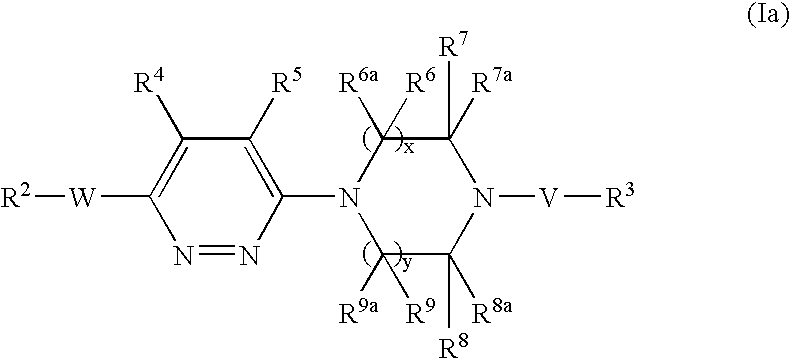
N1=NC(N2C([R9a])([R9])C([R8])([R8a])N([V][R3])C([R7])([R7a])C2([R6a])[R6])=C([R5])C([R4])=C1[W][R2]
